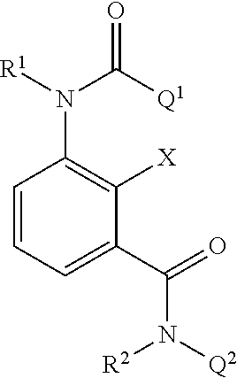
C1=CC=C(C(=O)N([Q2])[R2])C([X])=C1N([R1])C([Q1])=O
